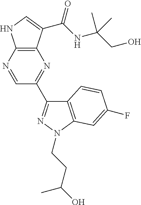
C12=C(N=C(C3=NN(CCC(C)O)C4=C3C=CC(F)=C4)C=N1)C(C(NC(CO)(C)C)=O)=CN2
